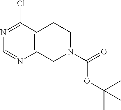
C12=C(CN(C(=O)OC(C)(C)C)CC1)N=CN=C2Cl
